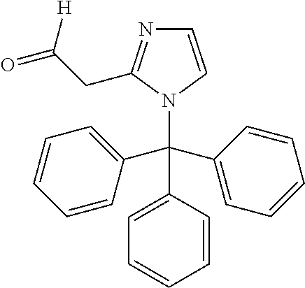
C1=CN(C(C2=CC=CC=C2)(C2=CC=CC=C2)C2=CC=CC=C2)C(CC(=O)[H])=N1
